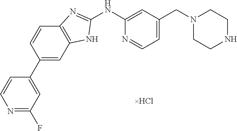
N1=C(F)C=C(C2=CC3=C(C=C2)N=C(NC2=CC(CN4CCNCC4)=CC=N2)N3)C=C1
